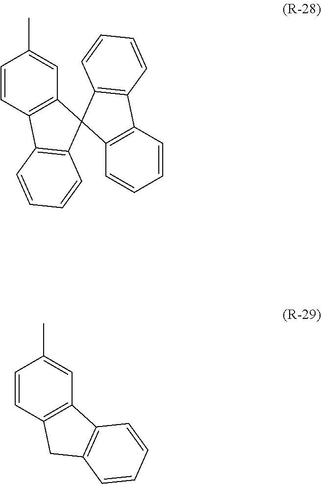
CC1=CC2=C(C=C1)C1=C(C23C2=C(C4=C3C=CC=C4)C=CC=C2)C=CC=C1.C1=CC2=C(C=C1C)C1=C(C2)C=CC=C1
